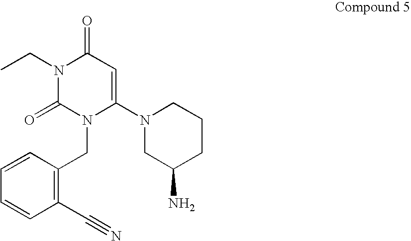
C1=CC=CC(C#N)=C1CN1C(N2CC(N)CCC2)=CC(=O)N(CC)C1=O
